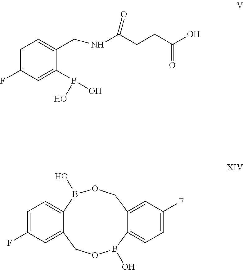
C1=C(F)C=C2C(=C1)B(O)OCC1=CC(F)=CC=C1B(O)OC2.C1=C(F)C=C(B(O)O)C(CNC(CCC(O)=O)=O)=C1
